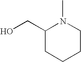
C1(CO)CCCCN1C
